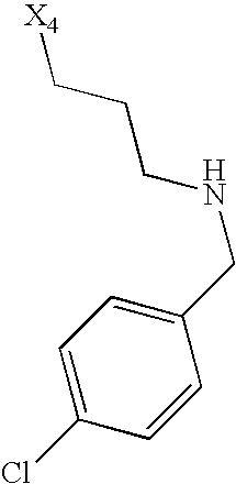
[X4]CCCNCC1=CC=C(Cl)C=C1
